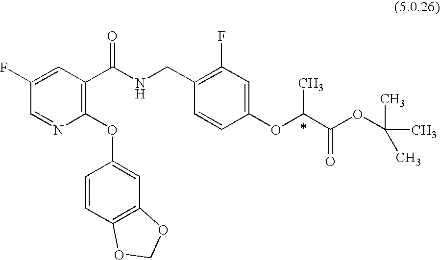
C1=NC(OC2=CC3=C(C=C2)OCO3)=C(C(NCC2=C(F)C=C(OC(C(OC(C)(C)C)=O)C)C=C2)=O)C=C1F
